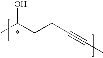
CC(CCC#CC)O
